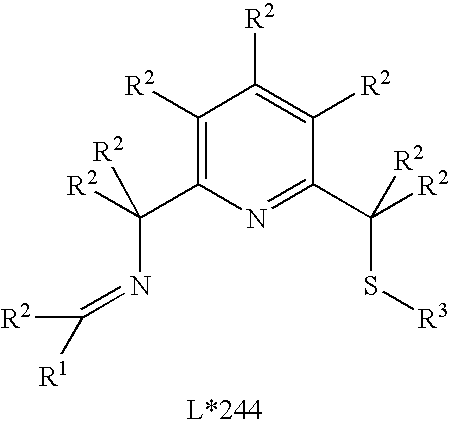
C1([R2])=C(C([R2])(N=C([R2])[R1])[R2])N=C(C([R2])(S[R3])[R2])C([R2])=C1[R2]
